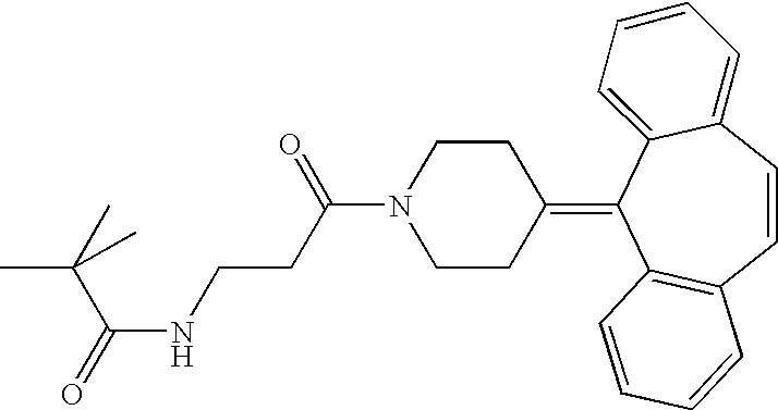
CC(C(NCCC(N1CCC(=C2C3=C(C=CC4=CC=CC=C24)C=CC=C3)CC1)=O)=O)(C)C
